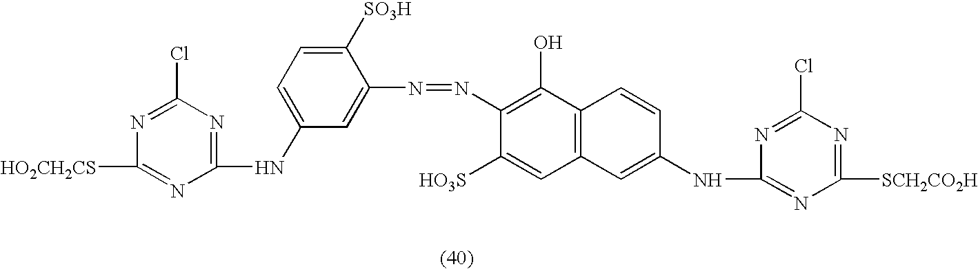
C1(Cl)=NC([HO2CH2CS])=NC(NC2=CC=C([SO3H])C(N=NC3=C(O)C4=C(C=C3[HO3S])C=C(NC3=NC([SCH2CO2H])=NC(Cl)=N3)C=C4)=C2)=N1
